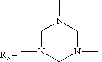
C1N(C)CN(C)CN1C
